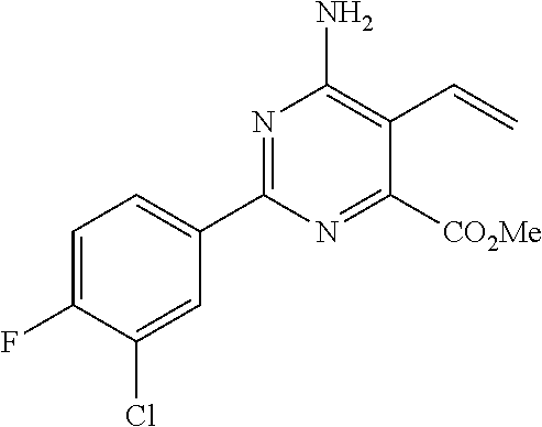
C1(C2=NC(N)=C(C=C)C([CO2Me])=N2)=CC=C(F)C(Cl)=C1
